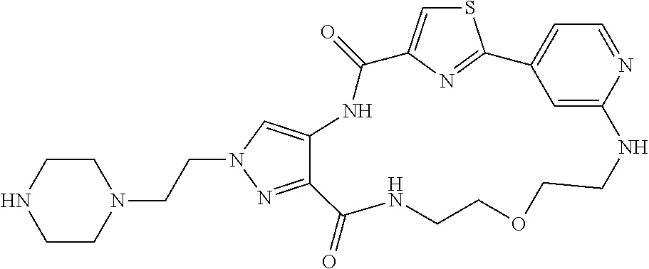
S1C=C2N=C1C1=CC=NC(=C1)NCCOCCNC(=O)C1=NN(CCN3CCNCC3)C=C1NC2=O
